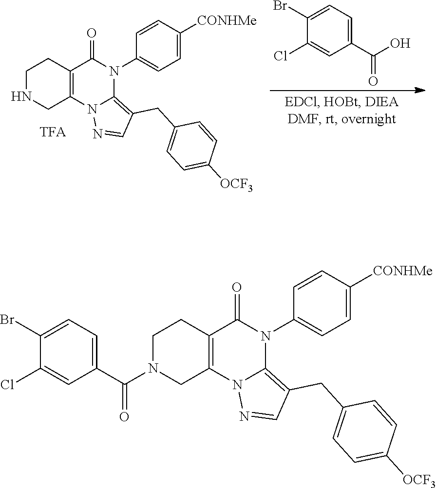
C1(Br)=CC=C(C(O)=O)C=C1Cl.N1(C2=CC=C([CONHMe])C=C2)C2=C(CC3=CC=C([OCF3])C=C3)C=NN2C2=C(C1=O)CCNC2.N1(C2=CC=C([CONHMe])C=C2)C2=C(CC3=CC=C([OCF3])C=C3)C=NN2C2=C(C1=O)CCN(C(C1=CC=C(Br)C(Cl)=C1)=O)C2
